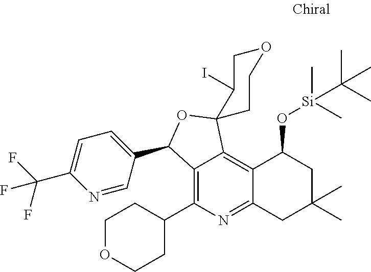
C12=C(C3CCOCC3)N=C3C(=C1C1(OC2C2=CC=C(C(F)(F)F)N=C2)CCOCC1I)C(O[Si](C)(C(C)(C)C)C)CC(C)(C)C3
